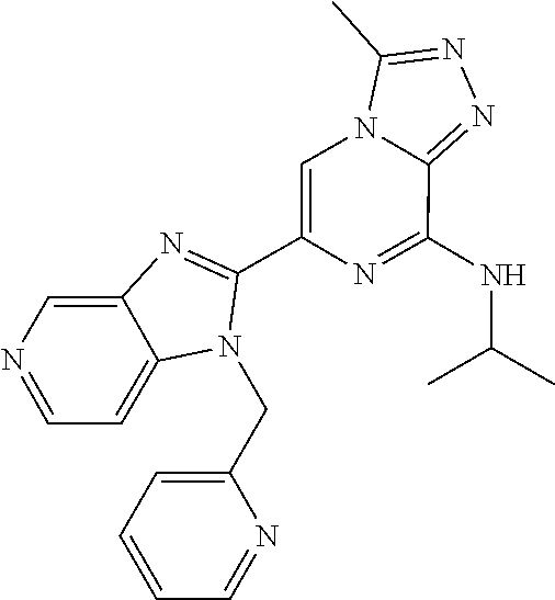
N1=CC=C2C(=C1)N=C(C1=CN3C(=NN=C3C)C(NC(C)C)=N1)N2CC1=CC=CC=N1
